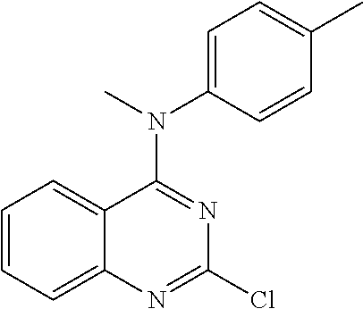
C1=CC=C2C(=C1)C(N(C1=CC=C(C)C=C1)C)=NC(Cl)=N2
